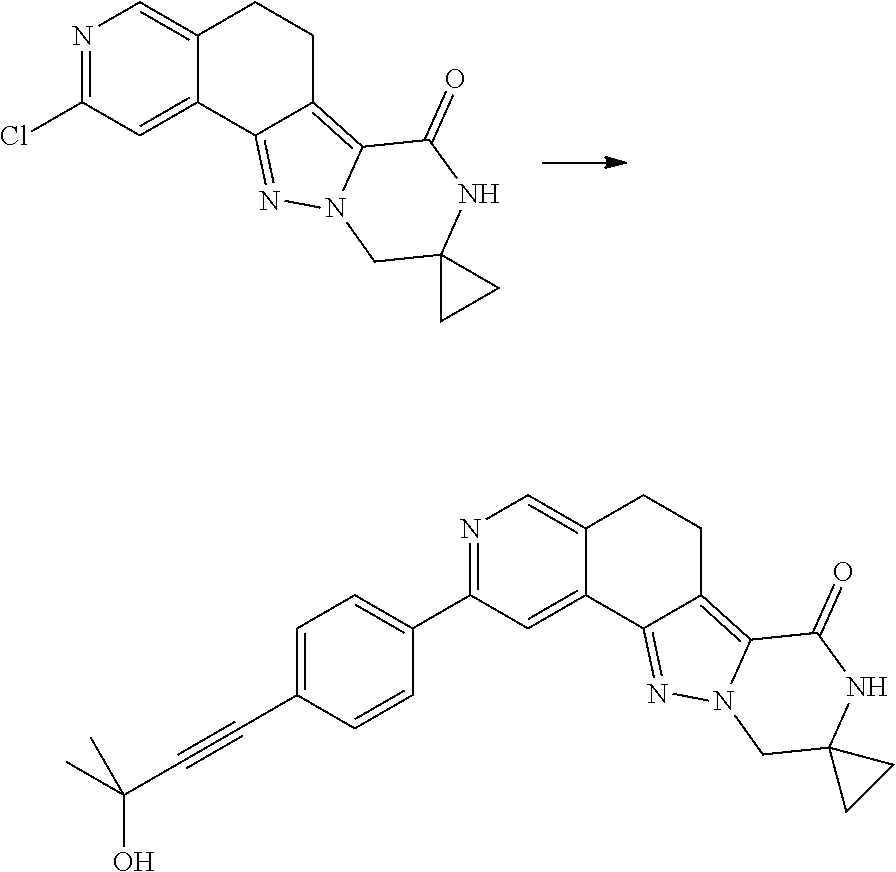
N1=C(Cl)C=C2C(=C1)CCC1=C3N(N=C21)CC1(NC3=O)CC1.N1=C(C2=CC=C(C#CC(C)(O)C)C=C2)C=C2C(=C1)CCC1=C3N(N=C21)CC1(NC3=O)CC1
